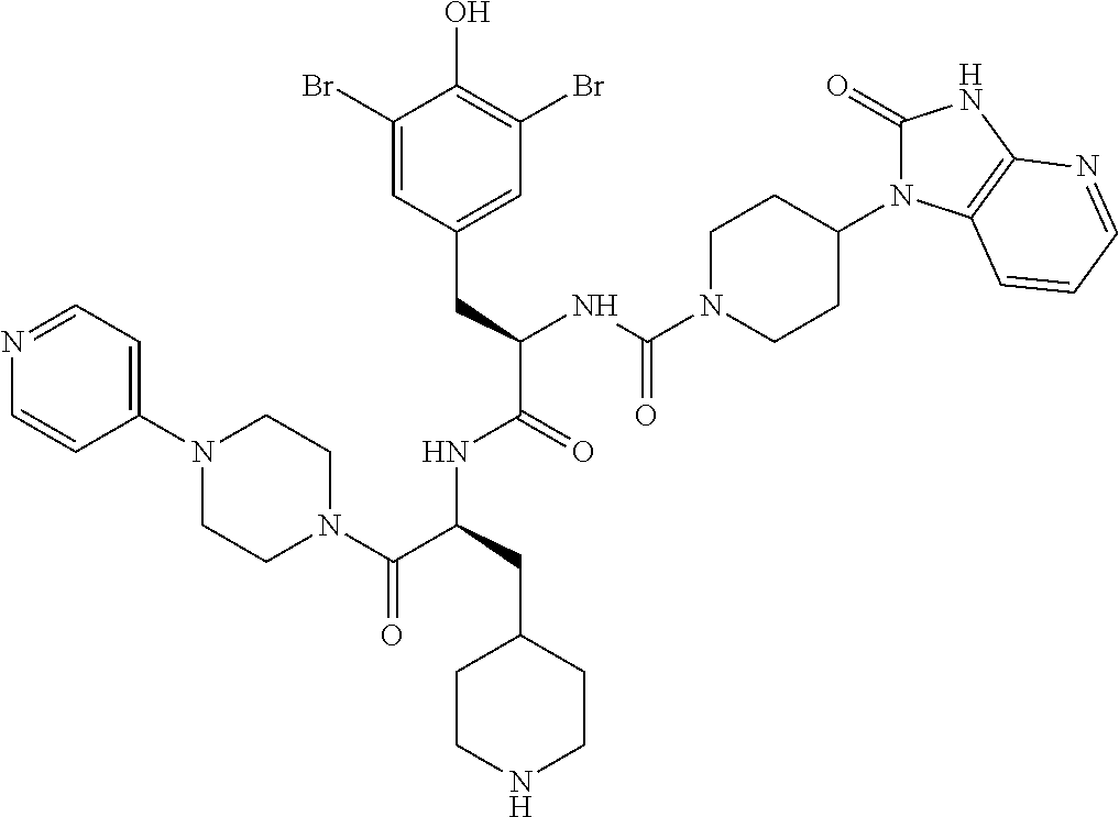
N1=CC=C(N2CCN(C(C(CC3CCNCC3)NC(C(CC3=CC(Br)=C(O)C(Br)=C3)NC(N3CCC(N4C(=O)NC5=C4C=CC=N5)CC3)=O)=O)=O)CC2)C=C1
